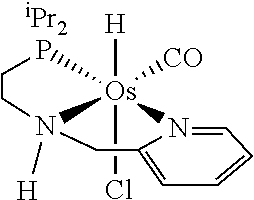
[iPr2].[H][Os]12([CO])(Cl)PCCN1([H])CC1=CC=CC=N21
